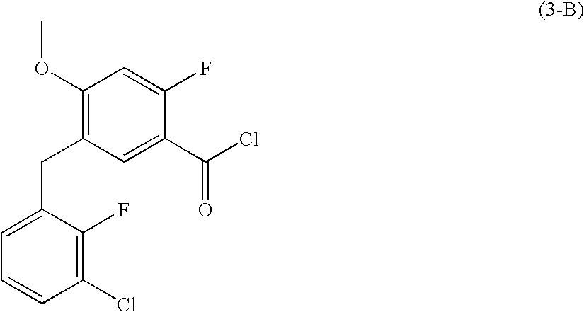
C1(OC)=C(CC2=CC=CC(Cl)=C2F)C=C(C(=O)Cl)C(F)=C1
